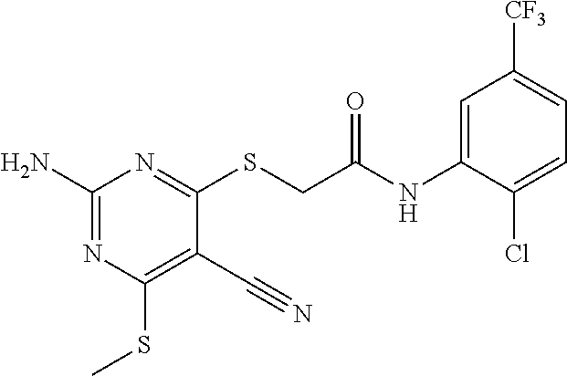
N1=C(N)N=C(SCC(NC2=CC([CF3])=CC=C2Cl)=O)C(C#N)=C1SC
